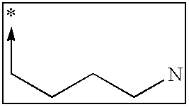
C(N)CCC->C
